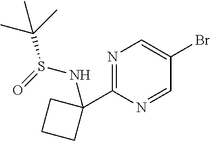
N1=C(C2(NS(=O)C(C)(C)C)CCC2)N=CC(Br)=C1
